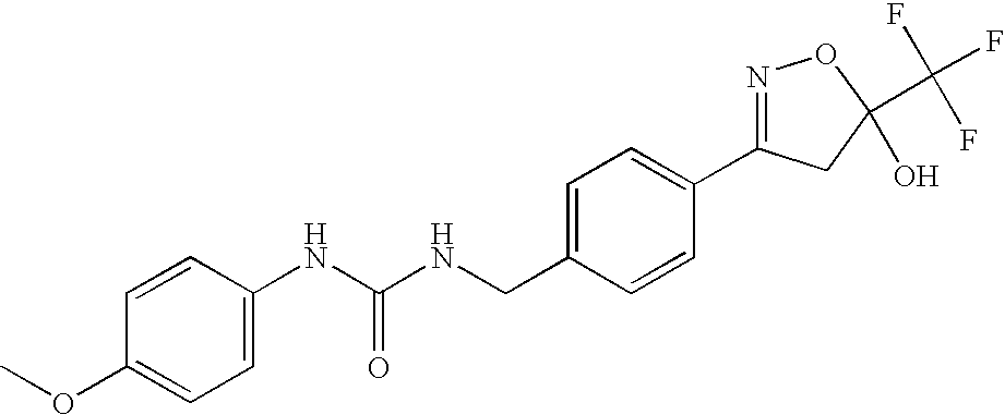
C1=C(NC(NCC2=CC=C(C3=NOC(C(F)(F)F)(O)C3)C=C2)=O)C=CC(OC)=C1
